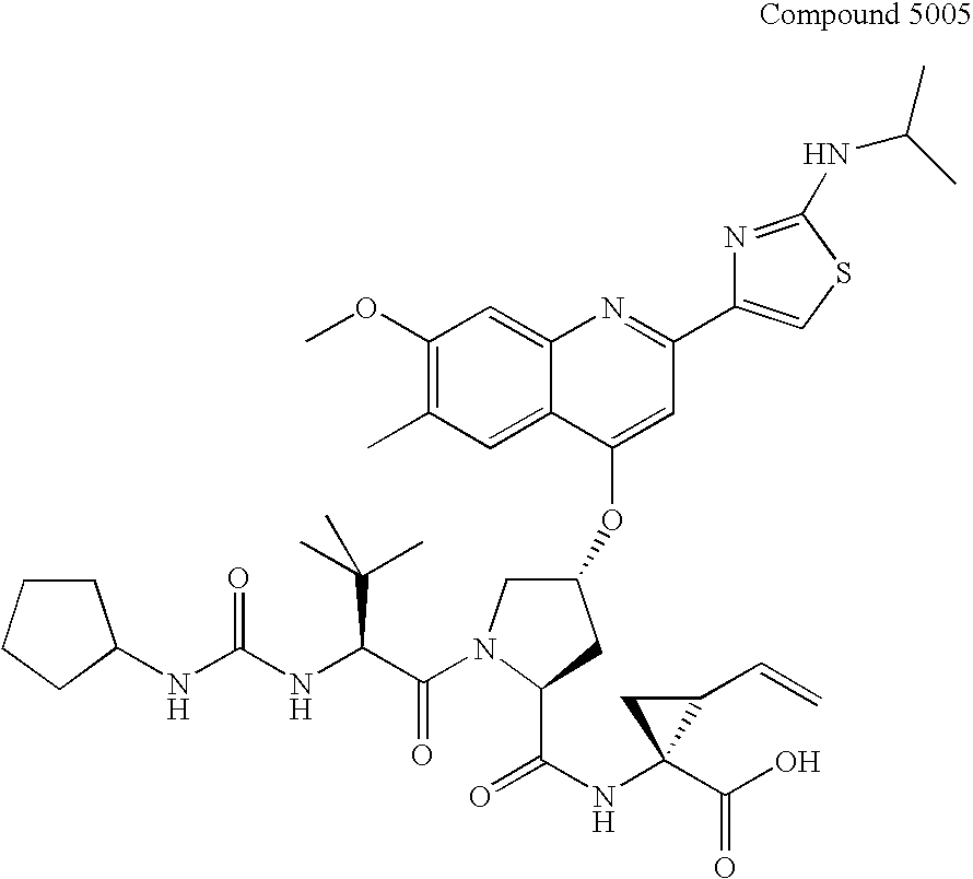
C1(OC)=C(C)C=C2C(=C1)N=C(C1=CSC(NC(C)C)=N1)C=C2OC1CN(C(=O)C(C(C)(C)C)NC(NC2CCCC2)=O)C(C(=O)NC2(C(=O)O)C(C=C)C2)C1
